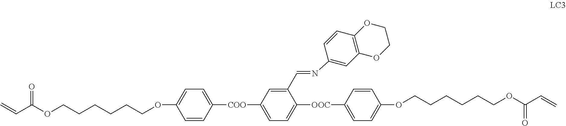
C1=CC([COO]C2=CC=C([OOC]C3=CC=C(OCCCCCCOC(C=C)=O)C=C3)C(C=NC3=CC4=C(C=C3)OCCO4)=C2)=CC=C1OCCCCCCOC(C=C)=O
